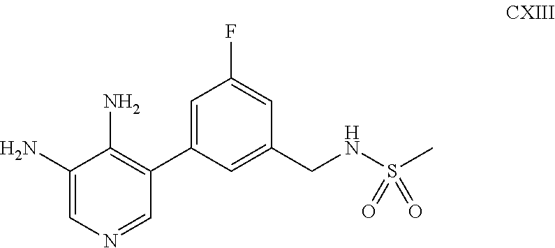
C1(N)=CN=CC(C2=CC(F)=CC(CNS(C)(=O)=O)=C2)=C1N
